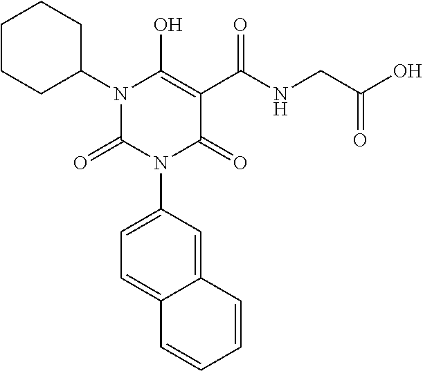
C1=C(N2C(=O)C(C(NCC(O)=O)=O)=C(O)N(C3CCCCC3)C2=O)C=C2C(=C1)C=CC=C2
